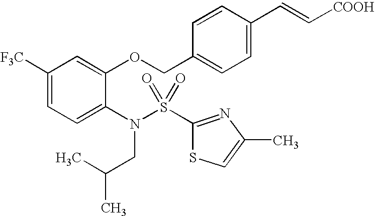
C1([CF3])=CC=C(N(S(=O)(=O)C2=NC(C)=CS2)CC(C)C)C(OCC2=CC=C(C=C[COOH])C=C2)=C1
